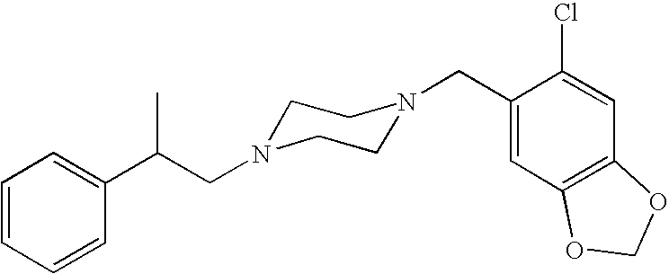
C1=CC=CC(C(C)CN2CCN(CC3=CC4=C(C=C3Cl)OCO4)CC2)=C1
